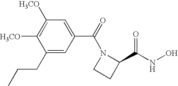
C1(CCC)=CC(C(=O)N2CCC2C(NO)=O)=CC([H3CO])=C1[H3CO]
